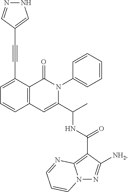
C1=C(C#CC2=CNN=C2)C2=C(C=C1)C=C(C(C)NC(C1=C3N(N=C1[NH2])C=CC=N3)=O)N(C1=CC=CC=C1)C2=O
